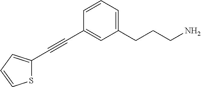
C1(C#CC2=CC(CCCN)=CC=C2)=CC=CS1
